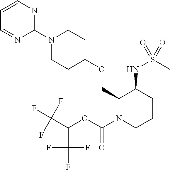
C1(N2CCC(OCC3N(C(OC(C(F)(F)F)C(F)(F)F)=O)CCCC3NS(C)(=O)=O)CC2)=NC=CC=N1
